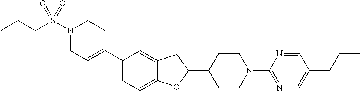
N1(S(CC(C)C)(=O)=O)CC=C(C2=CC=C3C(=C2)CC(C2CCN(C4=NC=C(CCC)C=N4)CC2)O3)CC1
